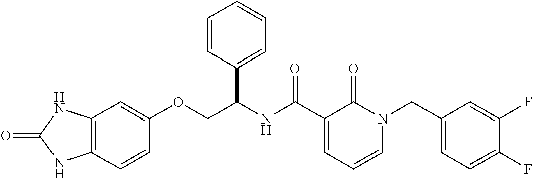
C12=C(C=CC(OCC(NC(C3=CC=CN(CC4=CC=C(F)C(F)=C4)C3=O)=O)C3=CC=CC=C3)=C1)NC(=O)N2
